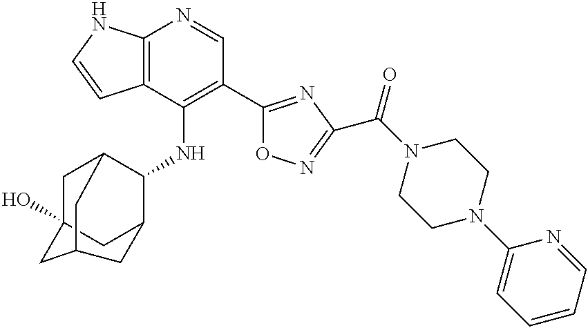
C12=C(C(NC3C4CC5(O)CC3CC(C5)C4)=C(C3=NC(C(N4CCN(C5=CC=CC=N5)CC4)=O)=NO3)C=N1)C=CN2
